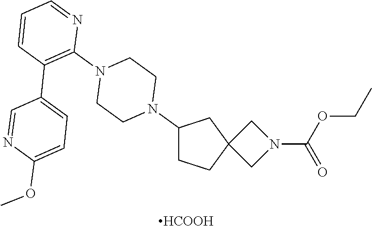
[HCOOH].C1CC2(CC1N1CCN(C3=C(C4=CC=C(OC)N=C4)C=CC=N3)CC1)CN(C(=O)OCC)C2
